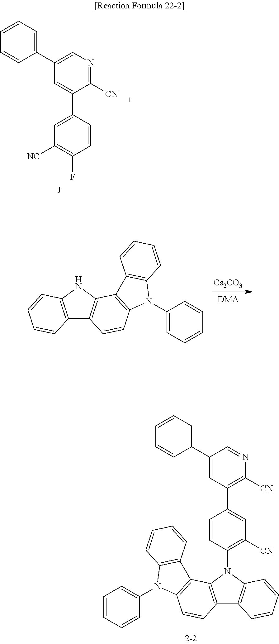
[Cs2CO3].[DMA].C12=C(NC3=C1C=CC1=C3C3=C(C=CC=C3)N1C1=CC=CC=C1)C=CC=C2.C1=CC=C(C2=CC(C3=CC([CN])=C(N4C5=C(C6=C4C=CC=C6)C=CC4=C5C5=C(C=CC=C5)N4C4=CC=CC=C4)C=C3)=C([CN])N=C2)C=C1.C1=CC=C(C2=CN=C([CN])C(C3=CC([NC])=C(F)C=C3)=C2)C=C1.[J]
